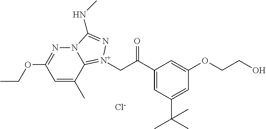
C1=C(C)C2=[N+](CC(C3=CC(C(C)(C)C)=CC(OCCO)=C3)=O)N=C(NC)N2N=C1OCC.[Cl-]
